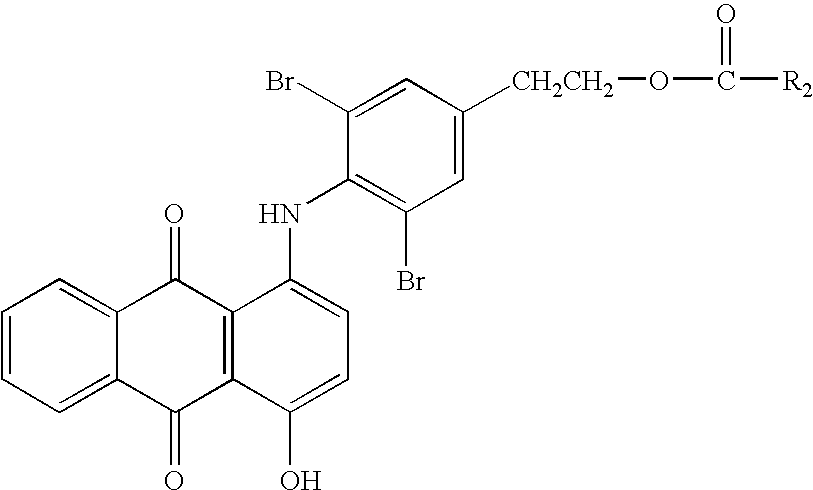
C1=CC=C2C(=C1)C(=O)C1=C(C2=O)C(O)=CC=C1NC1=C(Br)C=C([CH2CH2]OC(=O)[R2])C=C1Br
